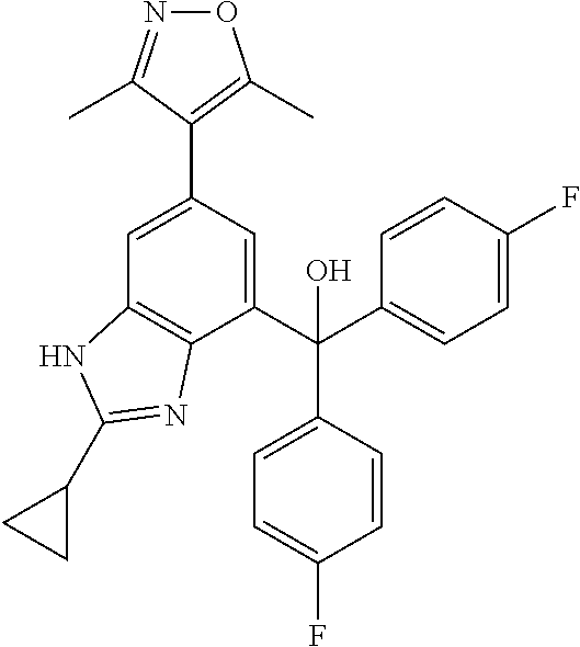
C1=C(C2=C(C)ON=C2C)C=C(C(O)(C2=CC=C(F)C=C2)C2=CC=C(F)C=C2)C2=C1NC(C1CC1)=N2
